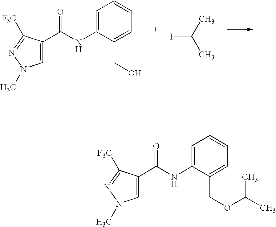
C1=C(C(NC2=CC=CC=C2CO)=O)C([F3C])=NN1C.IC(C)C.C1=C(C(NC2=CC=CC=C2COC(C)C)=O)C([F3C])=NN1C
